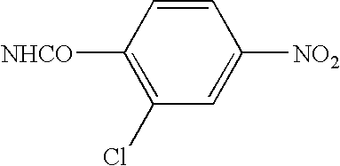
C1=CC([NHCO])=C(Cl)C=C1[NO2]
